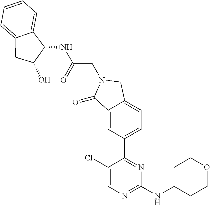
C1(Cl)=CN=C(NC2CCOCC2)N=C1C1=CC=C2C(=C1)C(=O)N(CC(NC1C(O)CC3=CC=CC=C13)=O)C2
